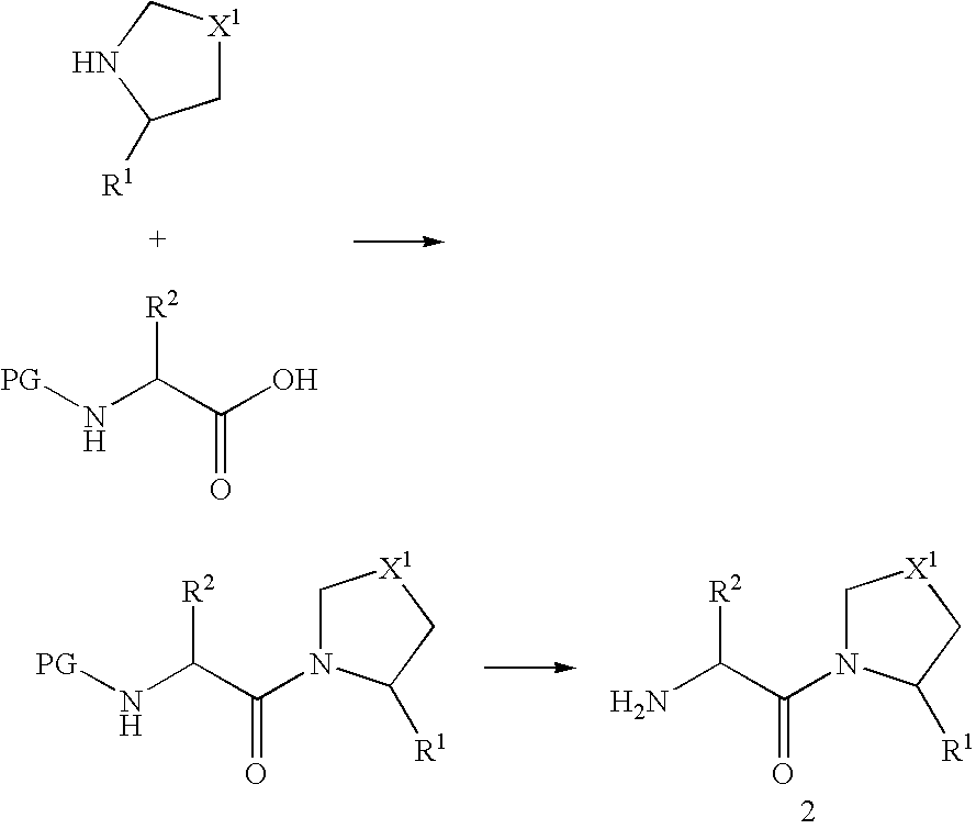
C(C(N[PG])[R2])(=O)O.C1[X1]CNC1[R1].C1N(C(C(N[PG])[R2])=O)C([R1])C[X1]1.C1N(C(C([R2])N)=O)C([R1])C[X1]1
